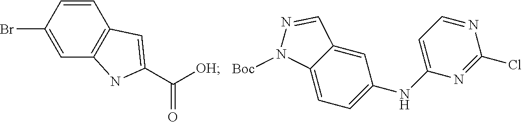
C12=C(C=CC(Br)=C1)C=C(C([OH])=O)N2.C1=C2C(=CC=C1NC1=CC=NC(Cl)=N1)N([Boc])N=C2
